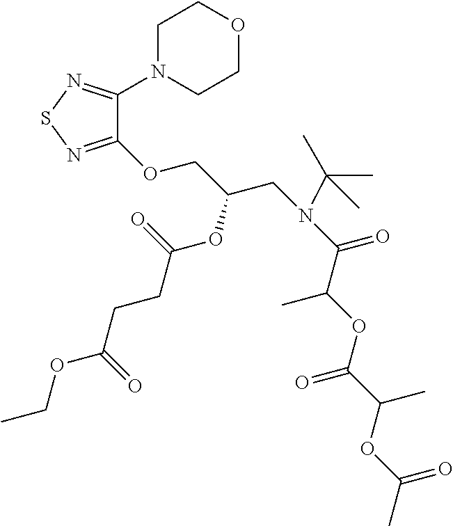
C1(OCC(CN(C(C)(C)C)C(C(OC(C(OC(C)=O)C)=O)C)=O)OC(CCC(OCC)=O)=O)=NSN=C1N1CCOCC1
